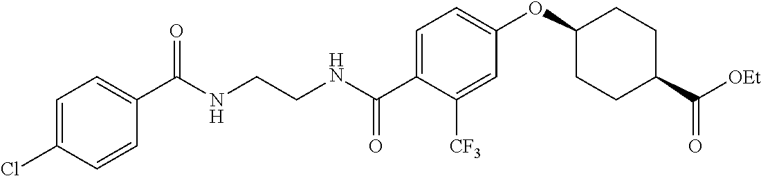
C1=C(C(NCCNC(C2=CC=C(Cl)C=C2)=O)=O)C([CF3])=CC(OC2CCC(C([OEt])=O)CC2)=C1
